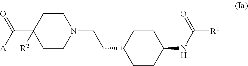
C1CC(C([A])=O)([R2])CCN1CCC1CCC(NC([R1])=O)CC1
